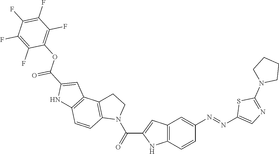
C12=C(C=CC(N=NC3=CN=C(N4CCCC4)S3)=C1)NC(C(=O)N1CCC3=C1C=CC1=C3C=C(C(OC3=C(F)C(F)=C(F)C(F)=C3F)=O)N1)=C2
